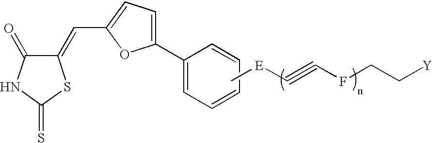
C[E]C#CFCC[Y].C1(=O)C(=CC2=CC=C(C3=CC=CC=C3)O2)SC(=S)N1
